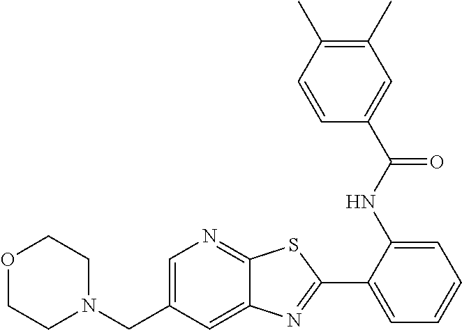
C1(C2=NC3=CC(CN4CCOCC4)=CN=C3S2)=CC=CC=C1NC(C1=CC(C)=C(C)C=C1)=O
